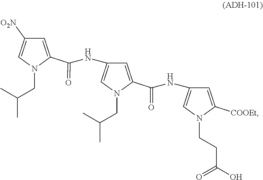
C1=C(C(NC2=CN(CC(C)C)C(C(=O)NC3=CN(CCC(=O)O)C([COOEt])=C3)=C2)=O)N(CC(C)C)C=C1[O2N]
